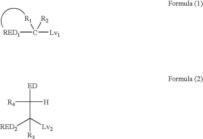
[RED1]C([Lv1])([R2])[R1].[ED]C([H])([R4])C([Lv2])([RED2])[R3]
